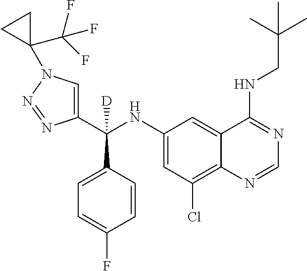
C1(NC(C2=CN(C3(C(F)(F)F)CC3)N=N2)(C2=CC=C(F)C=C2)[D])=CC(Cl)=C2C(=C1)C(NCC(C)(C)C)=NC=N2
